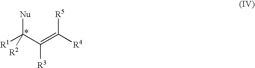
[R1]C(C(=C([R4])[R5])[R3])([Nu])[R2]
